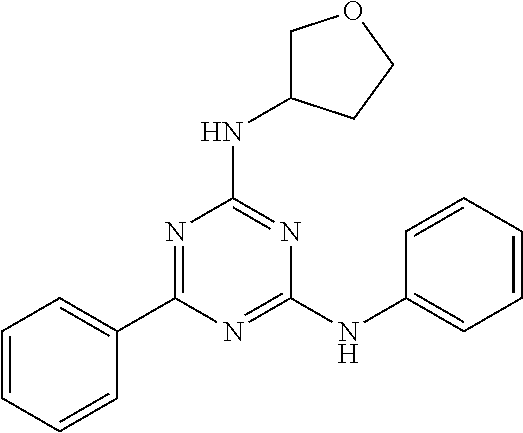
N(C1=NC(NC2=CC=CC=C2)=NC(C2=CC=CC=C2)=N1)C1COCC1
